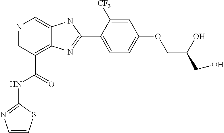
N1=CC(C(=O)NC2=NC=CS2)=C2C(=C1)NC(C1=CC=C(OCC(CO)O)C=C1[CF3])=N2
